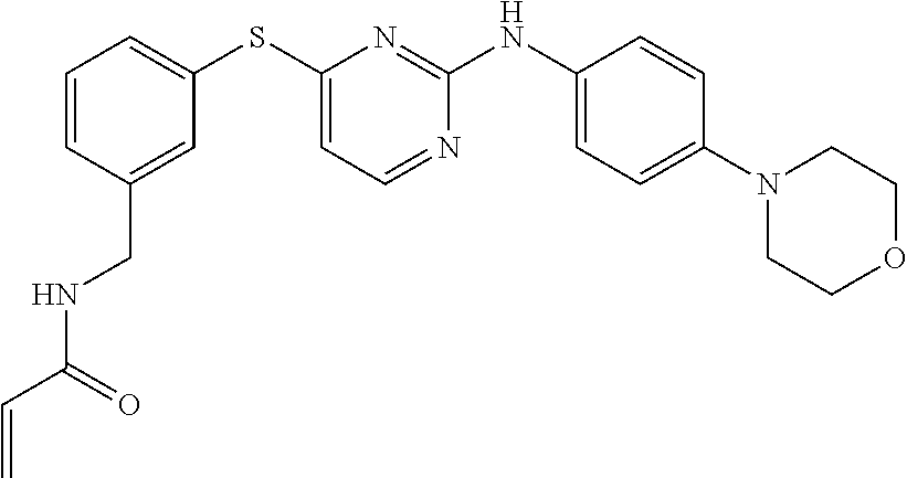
C1=CC=C(SC2=CC=NC(NC3=CC=C(N4CCOCC4)C=C3)=N2)C=C1CNC(C=C)=O
